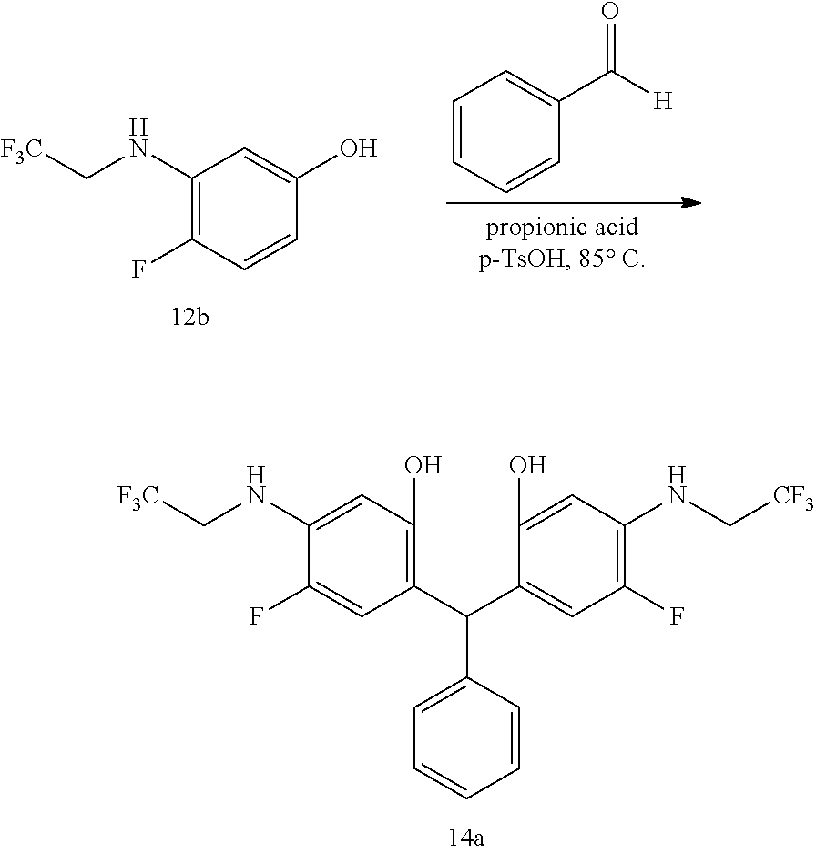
C1(NC[F3C])=C(F)C=CC(O)=C1.C1=CC=CC(C(=O)[H])=C1.C1(NC[F3C])=CC(O)=C(C(C2=CC=CC=C2)C2=CC(F)=C(NC[CF3])C=C2O)C=C1F
